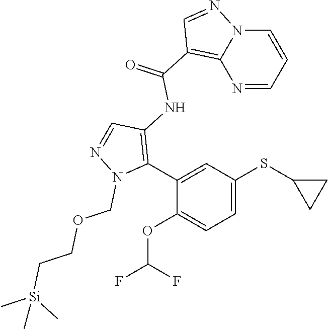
C1(NC(C2=C3N(N=C2)C=CC=N3)=O)=C(C2=CC(SC3CC3)=CC=C2OC(F)F)N(COCC[Si](C)(C)C)N=C1
